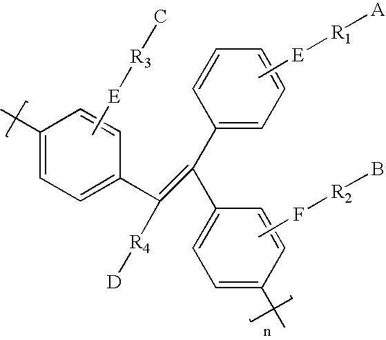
C[E][R3]C.C[E][R1][A].C1(C)=CC=C(C(=C(C2=CC=C(C)C=C2)C2=CC=CC=C2)[R4][D])C=C1.CF[R2]B
